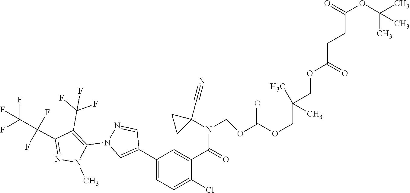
C1(C2=CN(C3=C(C(F)(F)F)C(C(F)(F)C(F)(F)F)=NN3C)N=C2)=CC=C(Cl)C(C(=O)N(C2(C#N)CC2)COC(OCC(C)(COC(CCC(=O)OC(C)(C)C)=O)C)=O)=C1
